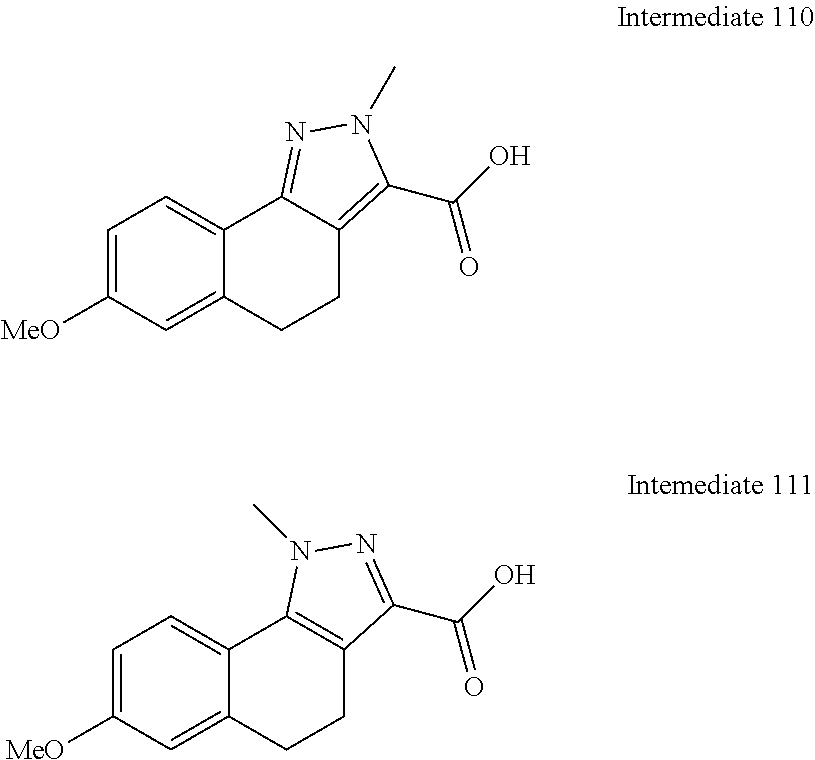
C1=C([MeO])C=C2C(=C1)C1=NN(C)C(C(O)=O)=C1CC2.C1=C([MeO])C=C2C(=C1)C1=C(CC2)C(C(O)=O)=NN1C
